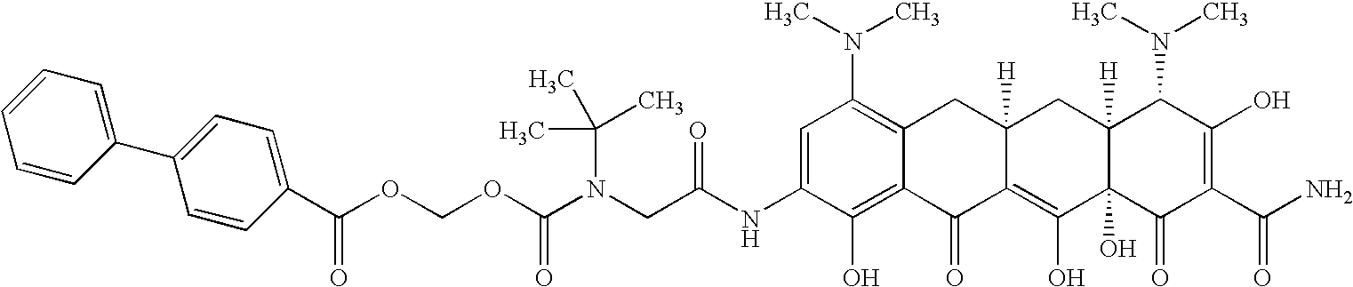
N(CC(NC1=CC(N(C)C)=C2C(=C1O)C(=O)C1=C(O)C3(O)C([H])(CC1([H])C2)C(N(C)C)C(O)=C(C(N)=O)C3=O)=O)(C(OCOC(=O)C1=CC=C(C2=CC=CC=C2)C=C1)=O)C(C)(C)C
